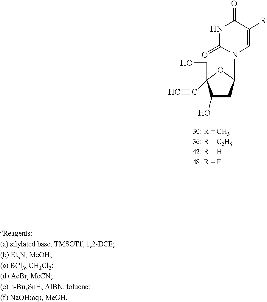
C1(O)CC(N2C=C([R])C(=O)NC2=O)OC1(CO)C#C
